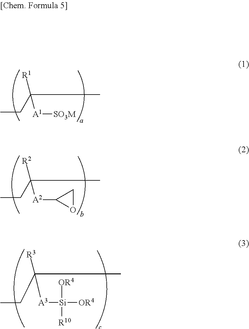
CCC(C)([R1])[A1][SO3M].CCC(C)([R2])[A2]C1OC1.CCC(C)([R3])[A3][Si]([R10])([OR4])[OR4]
